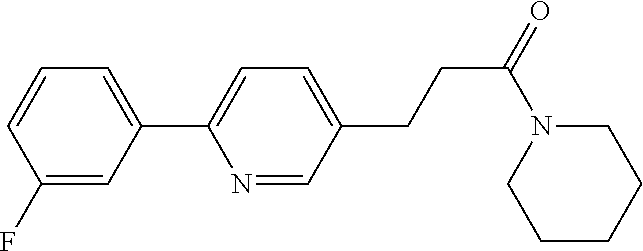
C1(C2=CC=C(CCC(=O)N3CCCCC3)C=N2)=CC=CC(F)=C1
